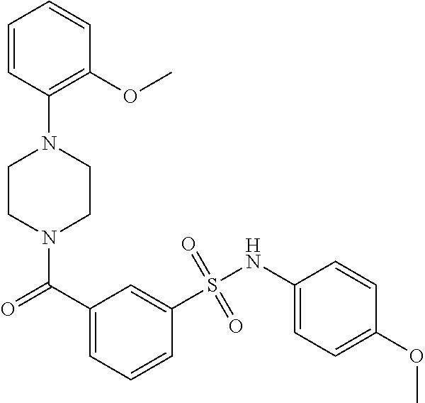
N1(C(C2=CC=CC(S(NC3=CC=C(OC)C=C3)(=O)=O)=C2)=O)CCN(C2=C(OC)C=CC=C2)CC1
